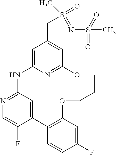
C1=C2N=C(C=C1CS(=NS(C)(=O)=O)(C)=O)OCCCOC1=C(C3=CC(=NC=C3F)N2)C=CC(F)=C1
